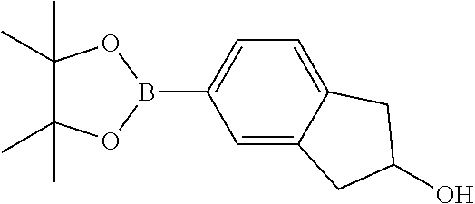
C1=C2C(=CC=C1B1OC(C)(C)C(C)(C)O1)CC(O)C2
